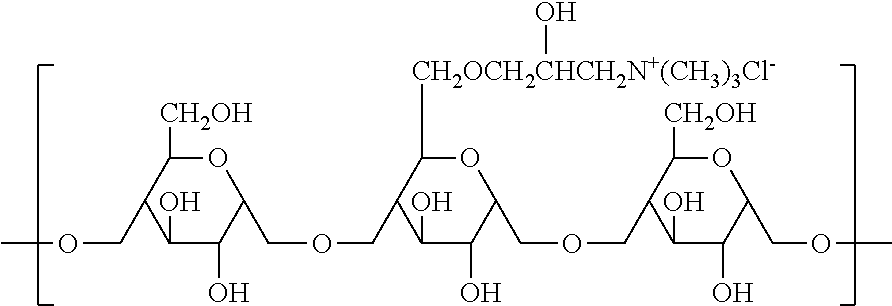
C1(O)C(O)C(COCC2C(O)C(O)C(COCC3C(O)C(O)C(COC)OC3[CH2OH])OC2[CH2OCH2CHCH2N+(CH3)3Cl-]O)OC([CH2OH])C1COC
